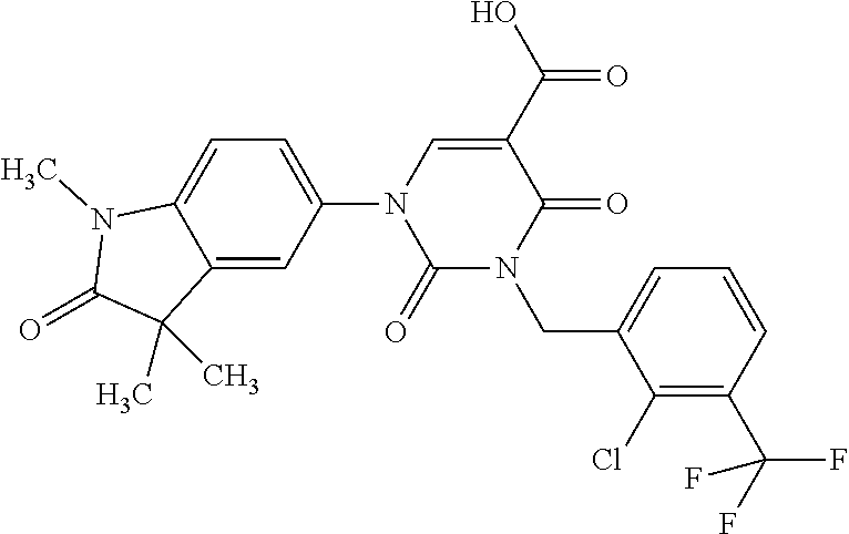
C12=CC(N3C(=O)N(CC4=CC=CC(C(F)(F)F)=C4Cl)C(=O)C(C(=O)O)=C3)=CC=C1N(C)C(=O)C2(C)C
